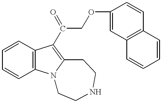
C1=CC=CC2=C1C(C(COC1=CC3=C(C=C1)C=CC=C3)=O)=C1N2CCNCC1
